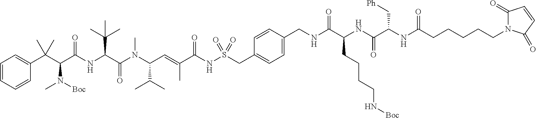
C1=CC=CC(C(C(C(NC(C(N(C(C=C(C(NS(CC2=CC=C(CNC(C(NC(C(NC(CCCCCN3C(=O)C=CC3=O)=O)C[Ph])=O)CCCCN[Boc])=O)C=C2)(=O)=O)=O)C)C(C)C)C)=O)C(C)(C)C)=O)N([Boc])C)(C)C)=C1
